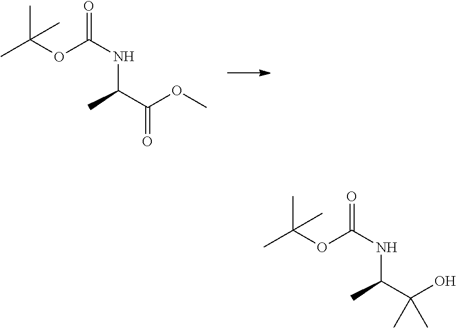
CC(OC(NC(C(OC)=O)C)=O)(C)C.CC(OC(NC(C(O)(C)C)C)=O)(C)C
